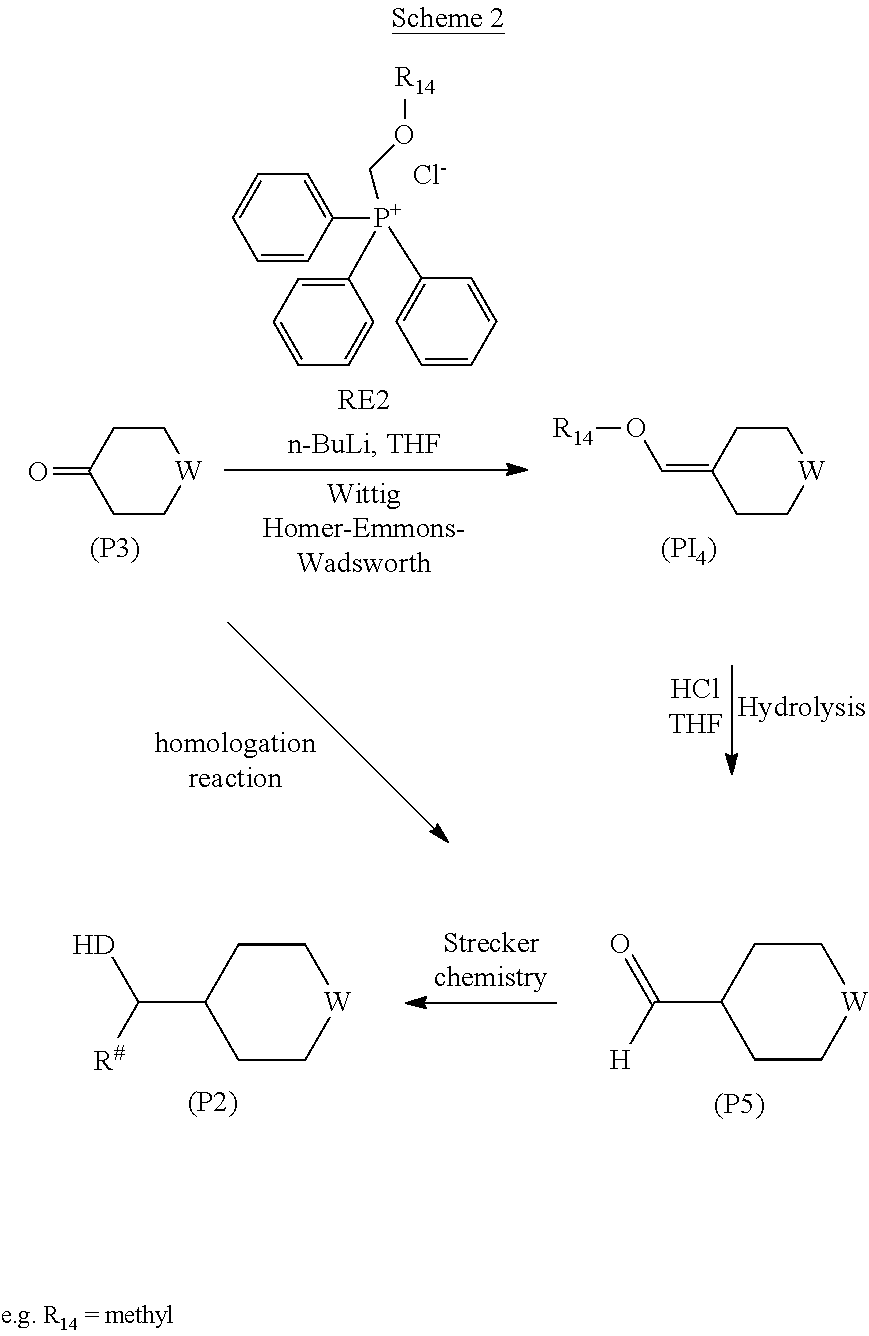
C1CC(C([H])[R#])CC[W]1.[(P2)].C1CC(C(=O)[H])CC[W]1.[(P5)].C1CC(=O)CC[W]1.[(P3)].C1([P+](C2=CC=CC=C2)(C2=CC=CC=C2)CO[R14])=CC=CC=C1.[Cl-].C1CC(=CO[R14])CC[W]1.[(PI4)]
